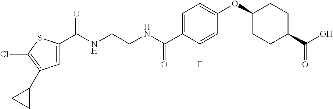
C(NCCNC(C1=CC=C(OC2CCC(C(O)=O)CC2)C=C1F)=O)(=O)C1=CC(C2CC2)=C(Cl)S1
